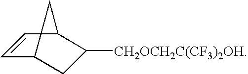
C1=CC2C([CH2OCH2C(CF3)2OH])CC1C2
